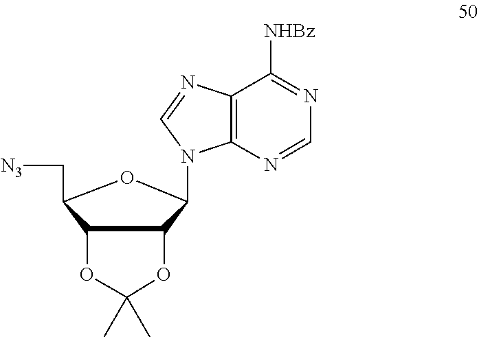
C1=NC2=C(C([NHBz])=N1)N=CN2C1C2C(C(C[N3])O1)OC(C)(C)O2
